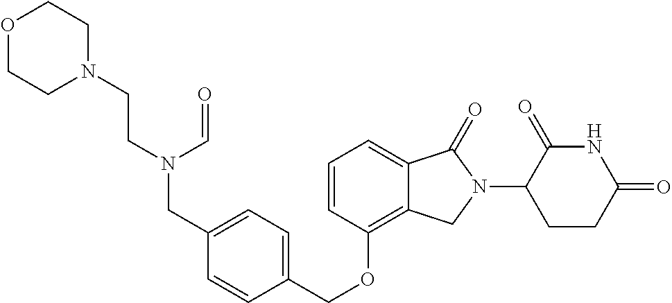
C(OC1=C2C(=CC=C1)C(=O)N(C1C(=O)NC(=O)CC1)C2)C1=CC=C(CN(C=O)CCN2CCOCC2)C=C1
